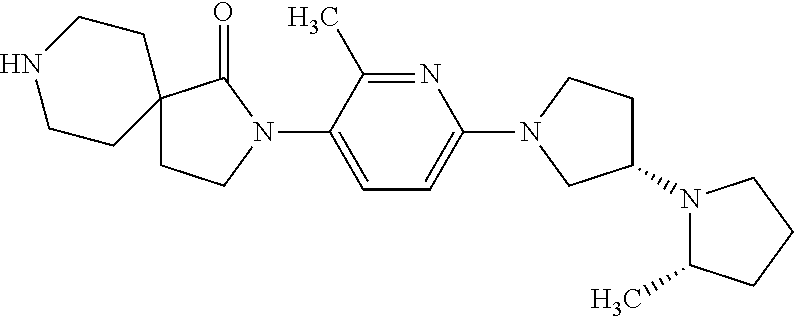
C1(N2C(=O)C3(CC2)CCNCC3)=CC=C(N2CC(N3C(C)CCC3)CC2)N=C1C
